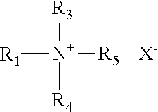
[R1][N+]([R5])([R4])[R3].[X-]
